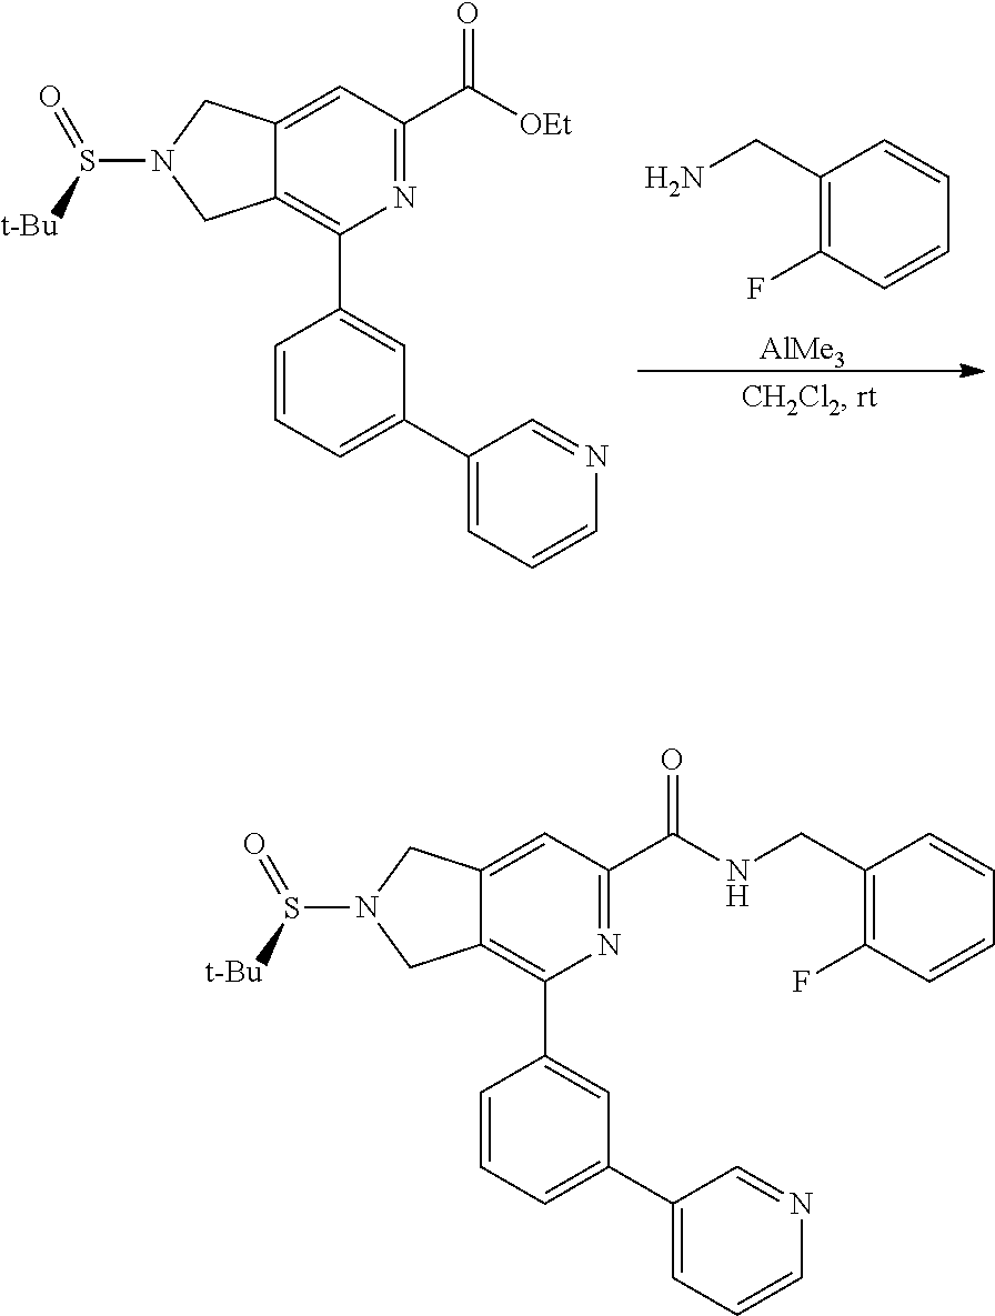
C1(CN)=C(F)C=CC=C1.[AlMe3].C12=CC(C([OEt])=O)=NC(C3=CC(C4=CC=CN=C4)=CC=C3)=C1CN(S([t-Bu])=O)C2.C12=CC(C(NCC3=C(F)C=CC=C3)=O)=NC(C3=CC(C4=CC=CN=C4)=CC=C3)=C1CN(S([t-Bu])=O)C2
